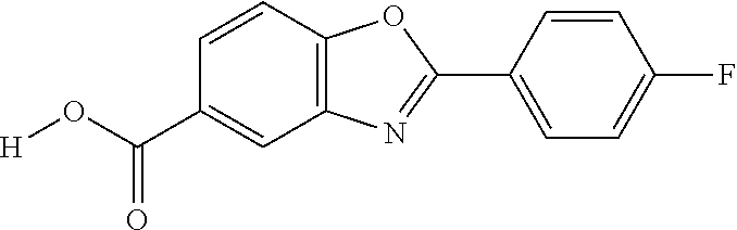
C1=CC2=C(C=C1C(O[H])=O)N=C(C1=CC=C(F)C=C1)O2
